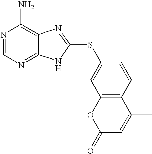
N1=CN=C2C(=C1N)N=C(SC1=CC3=C(C=C1)C(C)=CC(=O)O3)N2
